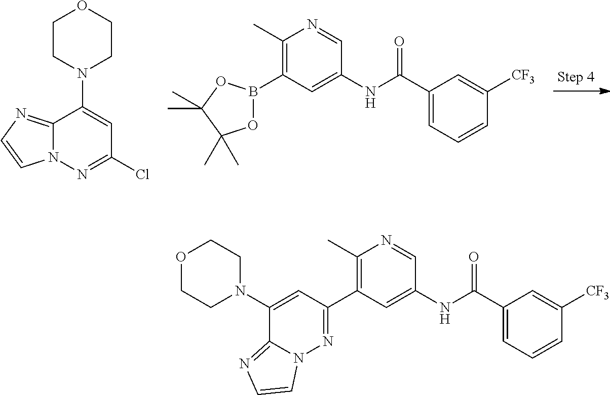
C12=NC=CN1N=C(Cl)C=C2N1CCOCC1.C1(C)=C(B2OC(C)(C)C(C)(C)O2)C=C(NC(C2=CC=CC([CF3])=C2)=O)C=N1.C1(C)=C(C2=NN3C(=NC=C3)C(N3CCOCC3)=C2)C=C(NC(C2=CC=CC([CF3])=C2)=O)C=N1
